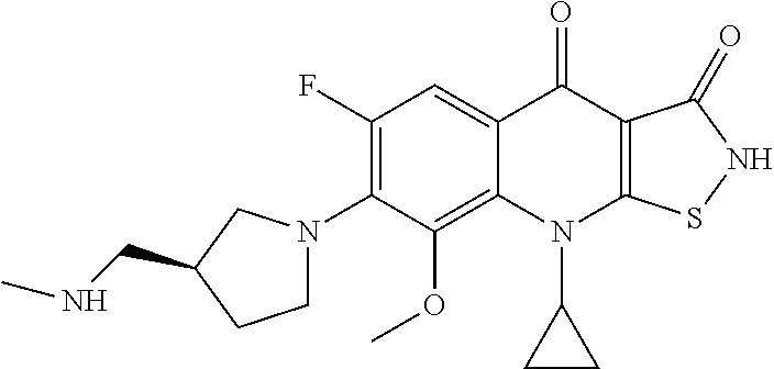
C12=C(OC)C(N3CCC(CNC)C3)=C(F)C=C1C(=O)C1=C(N2C2CC2)SNC1=O
